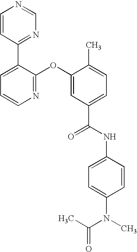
N1=C(OC2=CC(C(NC3=CC=C(N(C(=O)C)C)C=C3)=O)=CC=C2C)C(C2=NC=NC=C2)=CC=C1
